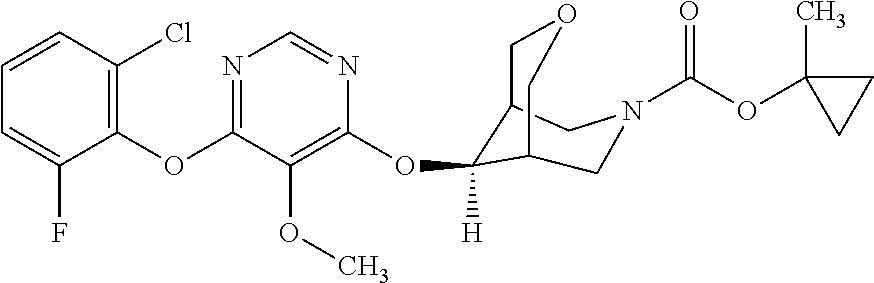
C1(OC2=NC=NC(OC3([H])C4COCC3CN(C(OC3(C)CC3)=O)C4)=C2OC)=C(Cl)C=CC=C1F
